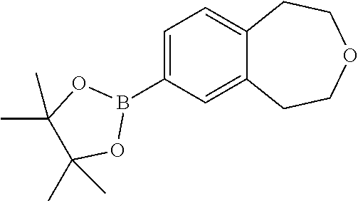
C1=C(B2OC(C)(C)C(C)(C)O2)C=C2C(=C1)CCOCC2
